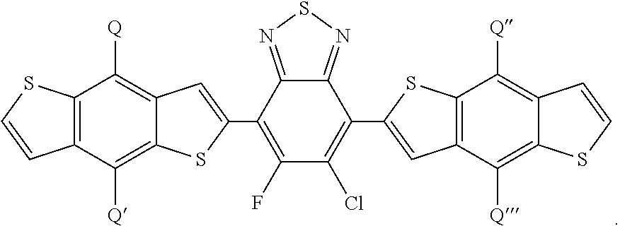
C12=NSN=C1C(C1=CC3=C(C([Q])=C4C(=C3[Q])SC=C4)S1)=C(Cl)C(F)=C2C1=CC2=C([Q])C3=C(C([Q])=C2S1)C=CS3
